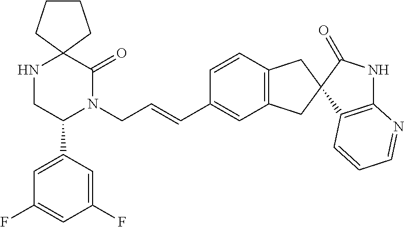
C12(NCC(C3=CC(F)=CC(F)=C3)N(CC=CC3=CC4=C(C=C3)CC3(C4)C4=C(NC3=O)N=CC=C4)C1=O)CCCC2
